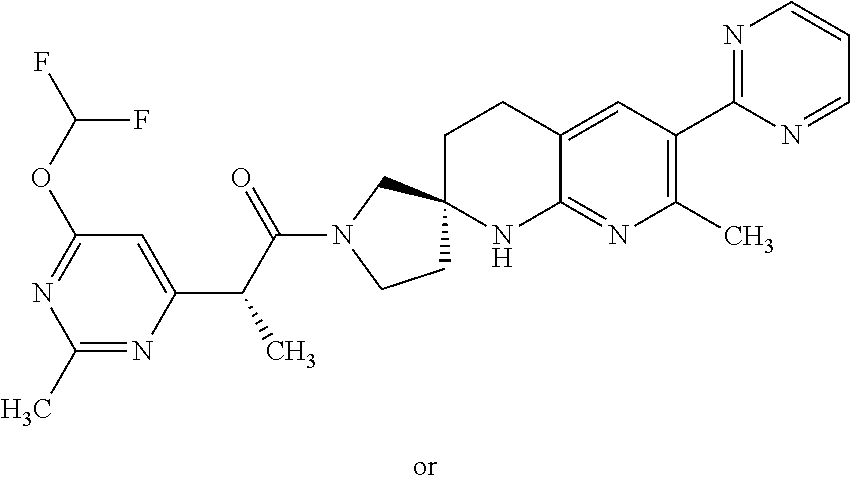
C1(C)=NC(C(C(N2CCC3(C2)CCC2=CC(C4=NC=CC=N4)=C(C)N=C2N3)=O)C)=CC(OC(F)F)=N1
